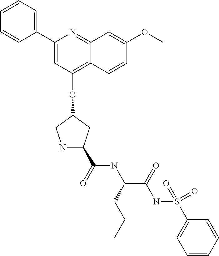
C1=CC=C(C2=CC(OC3CNC(C(NC(CCC)C(NS(=O)(C4=CC=CC=C4)=O)=O)=O)C3)=C3C(=N2)C=C(OC)C=C3)C=C1
